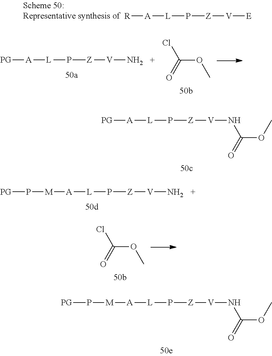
[R][A][L]P[Z][V][E].[PG][A][L]P[Z][V]N.C(OC)(=O)Cl.[PG][A][L]P[Z][V]NC(OC)=O.[M]([A][L]P[Z][V]N)P[PG].C(OC)(=O)Cl.[M]([A][L]P[Z][V]NC(OC)=O)P[PG]
